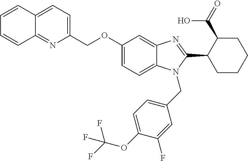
C1=CC2=CC=C(COC3=CC=C4C(=C3)N=C(C3CCCCC3C(=O)O)N4CC3=CC=C(OC(F)(F)F)C(F)=C3)N=C2C=C1
